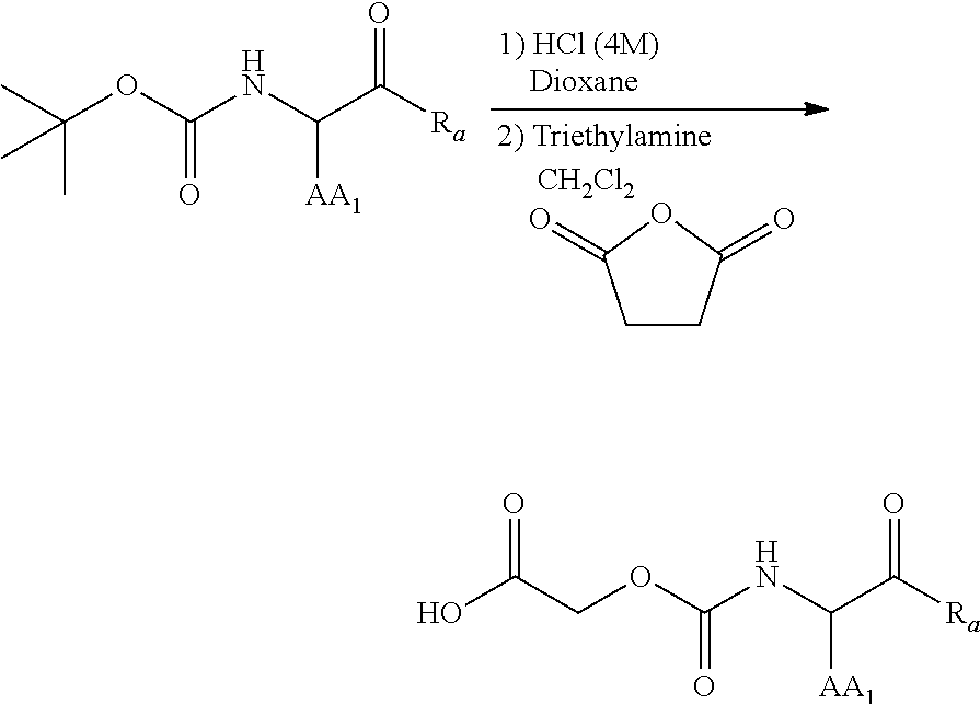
C1CC(=O)OC1=O.CC(OC(NC(C([Ra])=O)[AA1])=O)(C)C.C(COC(NC(C([Ra])=O)[AA1])=O)(O)=O
